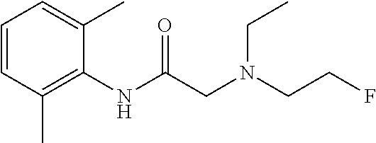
C1=CC(C)=C(NC(CN(CCF)CC)=O)C(C)=C1
